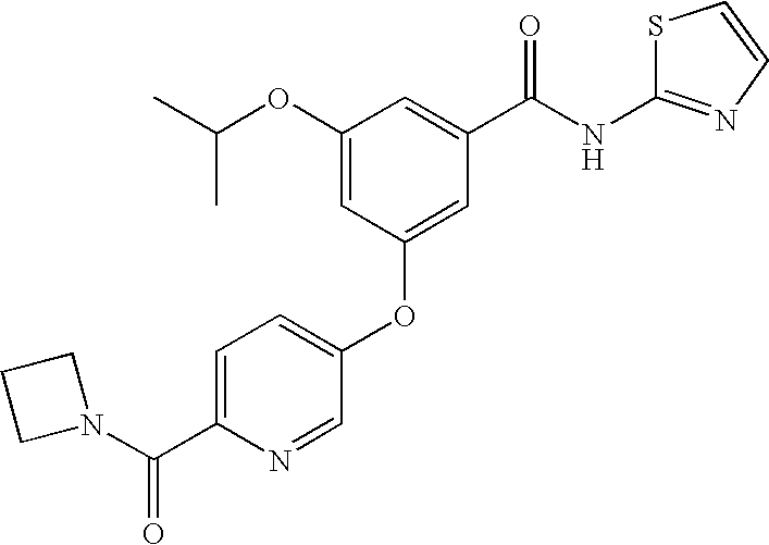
N1=CC(OC2=CC(C(NC3=NC=CS3)=O)=CC(OC(C)C)=C2)=CC=C1C(N1CCC1)=O
